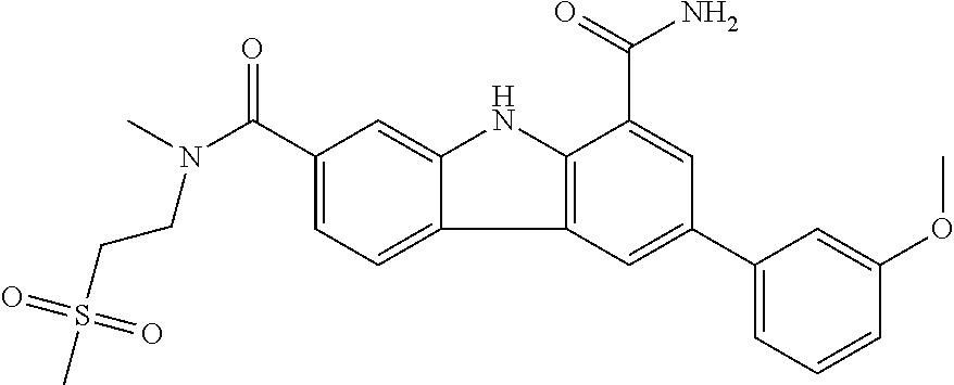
C1(C(=O)N(C)CCS(C)(=O)=O)=CC=C2C(=C1)NC1=C2C=C(C2=CC=CC(OC)=C2)C=C1C(=O)N
